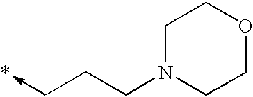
C1N(CCC->*)CCOC1
